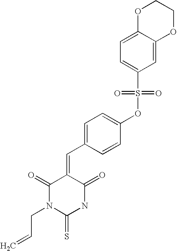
O1C2=CC=C(S(OC3=CC=C(C=C4C(=O)N(CC=C)C(=S)NC4=O)C=C3)(=O)=O)C=C2OCC1
